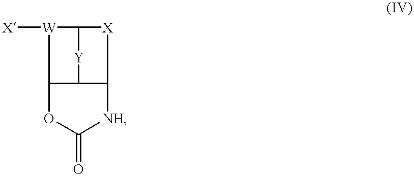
O1C2C3C([NH]C1=O)[X]C([Y]3)[W]2[X]
